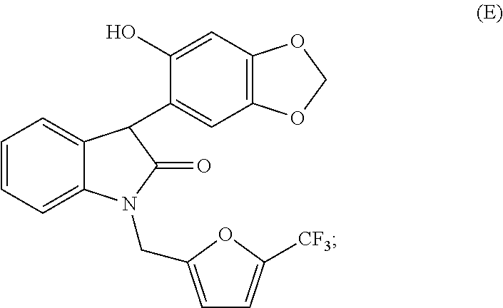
C1(O)=CC2=C(C=C1C1C3=CC=CC=C3N(CC3=CC=C([CF3])O3)C1=O)OCO2
